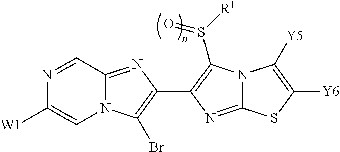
N1=CC2=NC(C3=C(S([R1])=O)N4C(=N3)SC([Y6])=C4[Y5])=C(Br)N2C=C1[W1]
